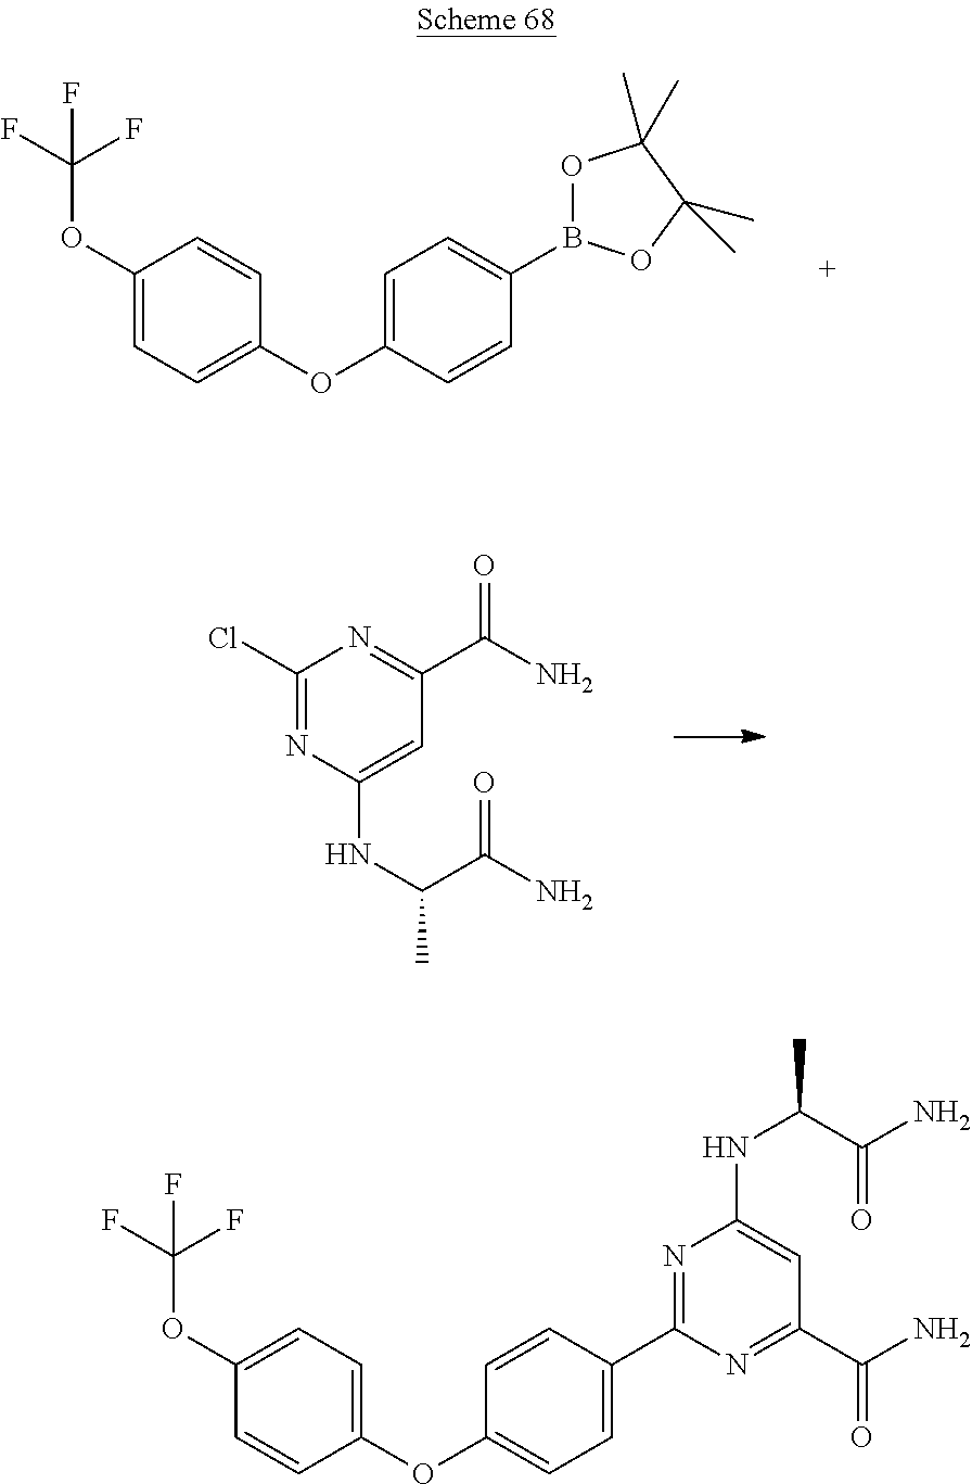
C1=C(OC(F)(F)F)C=CC(OC2=CC=C(B3OC(C)(C)C(C)(C)O3)C=C2)=C1.C1(Cl)=NC(NC(C)C(N)=O)=CC(C(N)=O)=N1.C1=CC(OC2=CC=C(C3=NC(NC(C)C(N)=O)=CC(C(N)=O)=N3)C=C2)=CC=C1OC(F)(F)F
